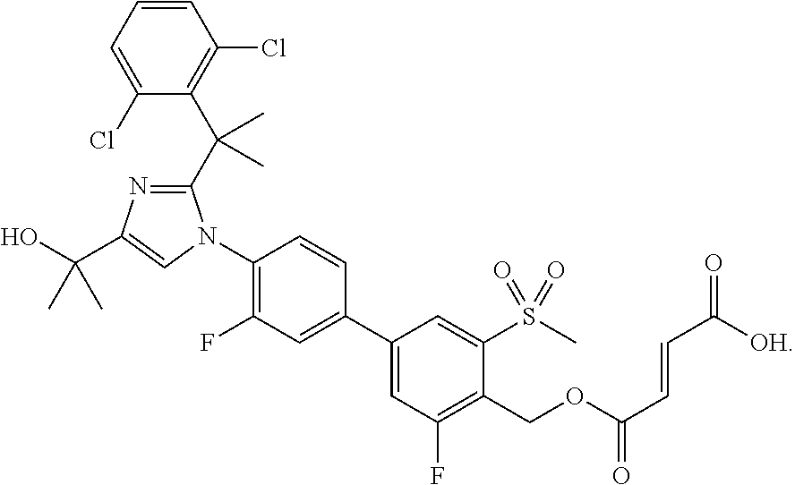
C1=C(Cl)C(C(C2=NC(C(O)(C)C)=CN2C2=C(F)C=C(C3=CC(F)=C(COC(C=CC(=O)[OH])=O)C(S(C)(=O)=O)=C3)C=C2)(C)C)=C(Cl)C=C1
